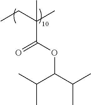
CCC(C)(C)C(OC(C(C)C)C(C)C)=O
